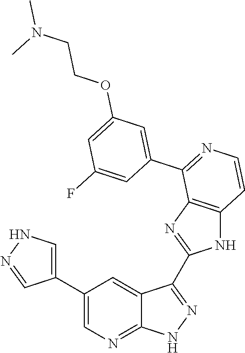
C1(C2=CN=C3C(=C2)C(C2=NC4=C(N2)C=CN=C4C2=CC(OCCN(C)C)=CC(F)=C2)=N[N H]3)=CNN=C1
